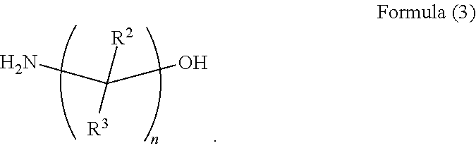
OC([R2])([R3])N
